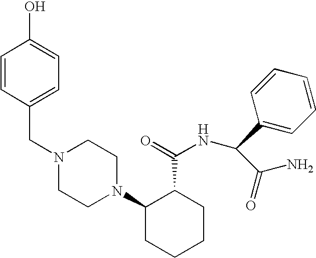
C(N1CCN(C2CCCCC2C(=O)NC(C(N)=O)C2=CC=CC=C2)CC1)C1=CC=C(O)C=C1
